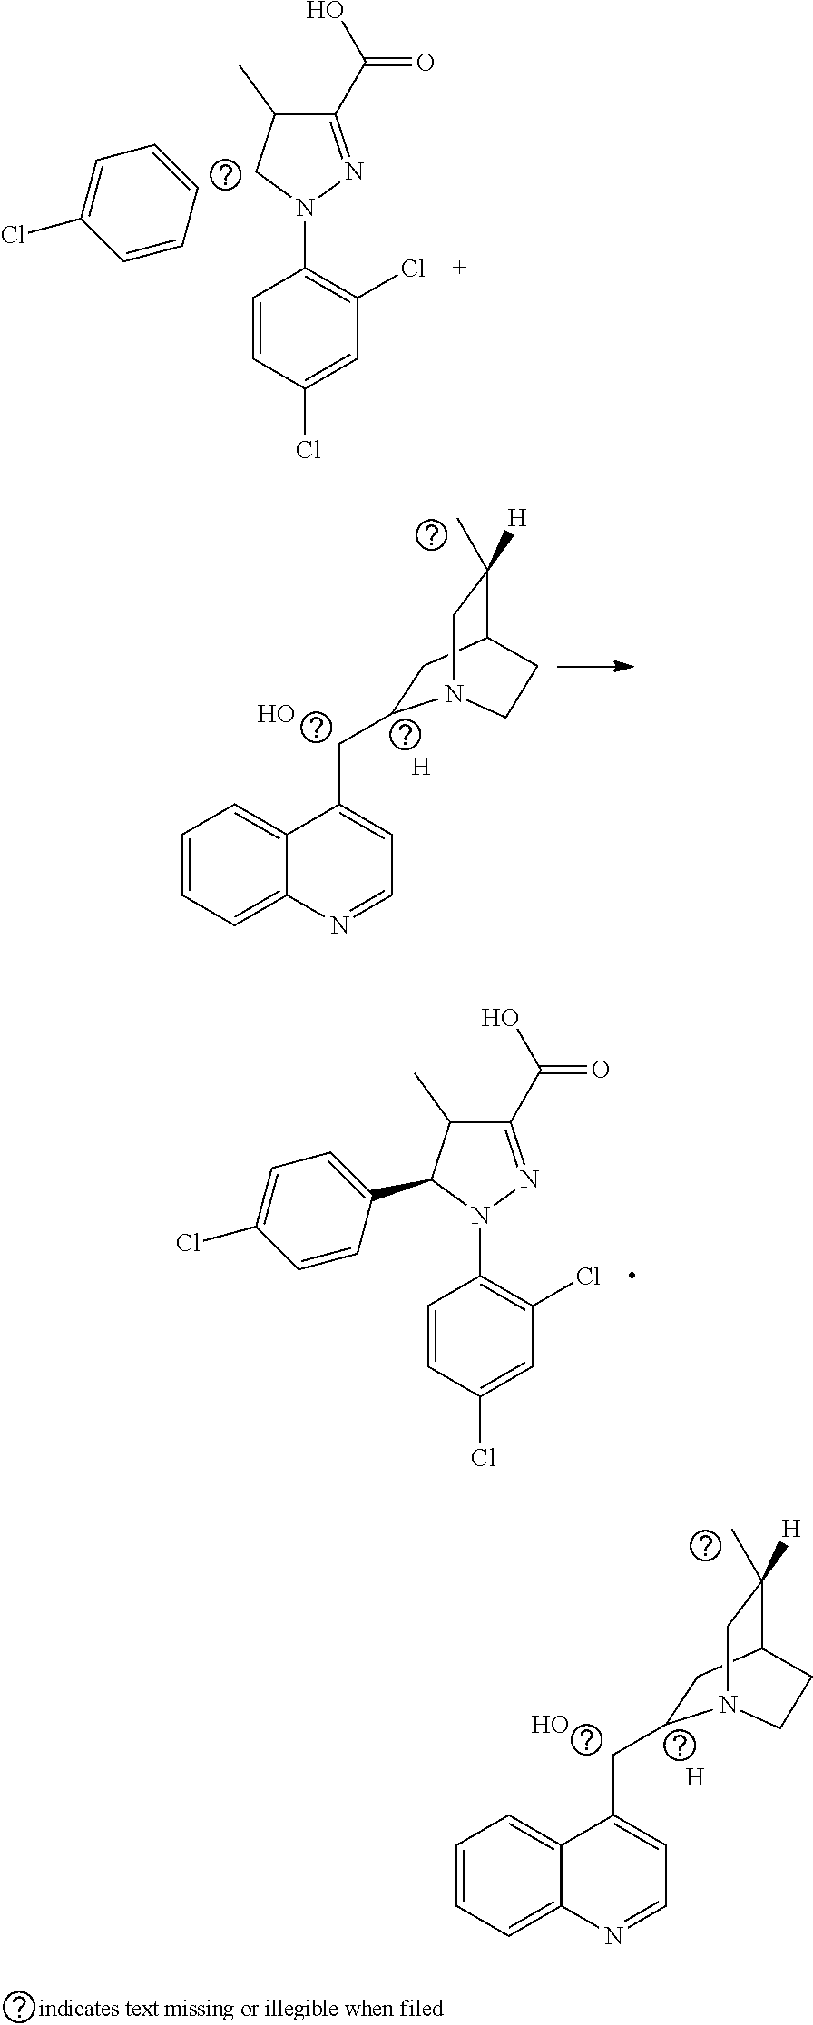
C1(C(O)=O)=NN(C2=C(Cl)C=C(Cl)C=C2)CC1C.C1=CC=C(Cl)C=C1.C1(C(O)=O)=NN(C2=C(Cl)C=C(Cl)C=C2)C(C2=CC=C(Cl)C=C2)C1C.C1=CC=C2C(=C1)C(CC1CC3C([H])(C)CN1CC3)=CC=N2.[H].O.C1=CC=C2C(=C1)C(CC1CC3C([H])(C)CN1CC3)=CC=N2.[H].O
